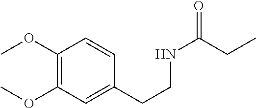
C1(OC)=C(OC)C=C(CCNC(=O)CC)C=C1
